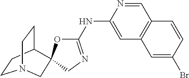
C1=NC(NC2=NCC3(C4CCN(CC4)C3)O2)=CC2=C1C=CC(Br)=C2
